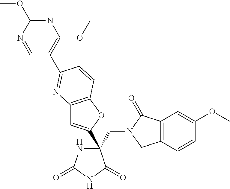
C12=C(OC(C3(CN4CC5=C(C4=O)C=C(OC)C=C5)NC(=O)NC3=O)=C1)C=CC(C1=C(OC)N=C(OC)N=C1)=N2
